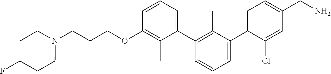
C1(OCCCN2CCC(F)CC2)=C(C)C(C2=C(C)C(C3=CC=C(CN)C=C3Cl)=CC=C2)=CC=C1
